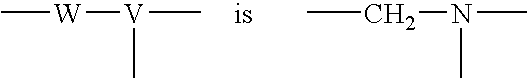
C[W][V](C)C.CCN(C)C
